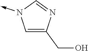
N1(->C)C=C(CO)N=C1
